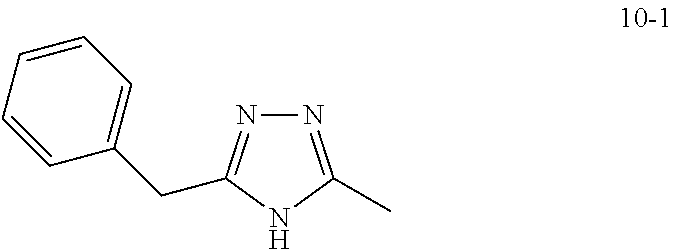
C(C1=NN=C(C)N1)C1=CC=CC=C1
